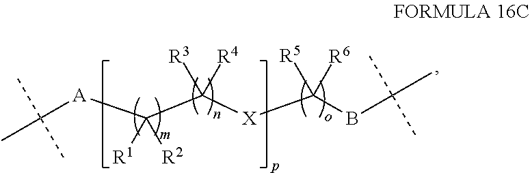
C([A]C(C([X]C(BC(C)(C)C)([R5])[R6])([R3])[R4])([R1])[R2])(C)(C)C
